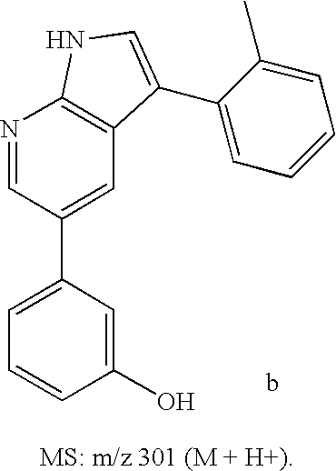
C1=C(C2=CC3=C(N=C2)NC=C3C2=CC=CC=C2C)C=C(O)C=C1
